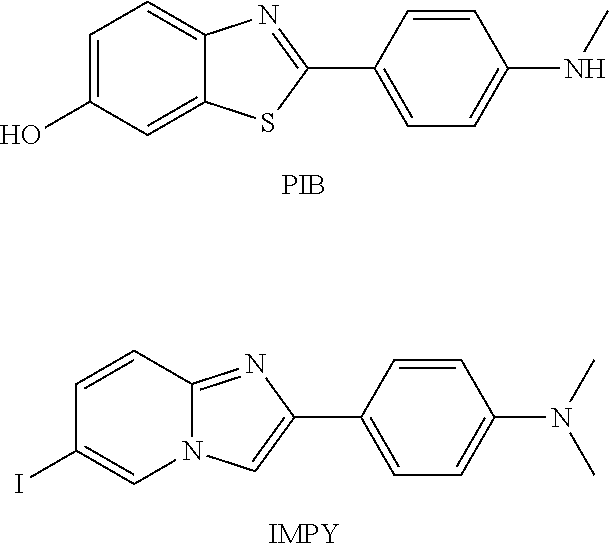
C1=C(O)C=C2C(=C1)N=C(C1=CC=C(NC)C=C1)S2.[PIB].C1=CC2=NC(C3=CC=C(N(C)C)C=C3)=CN2C=C1I.[IMPY]
